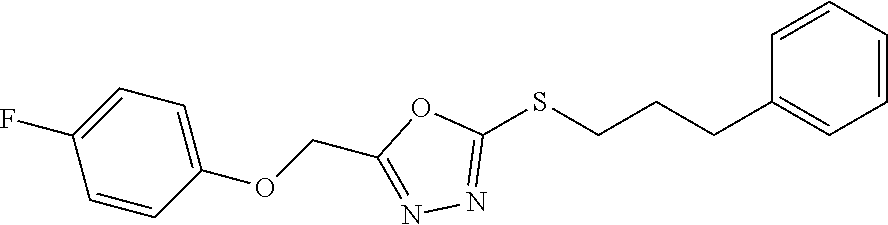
C1(SCCCC2=CC=CC=C2)=NN=C(COC2=CC=C(F)C=C2)O1
